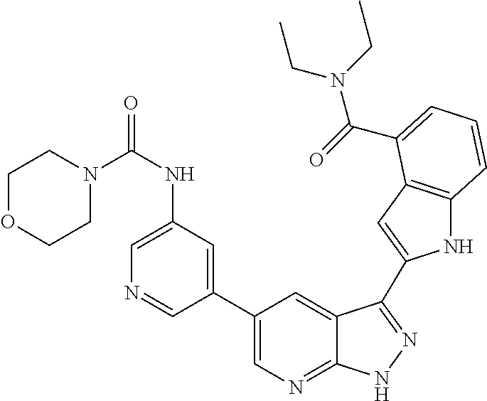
C1(C2=CN=C3C(=C2)C(C2=CC4=C(N2)C=CC=C4C(=O)N(CC)CC)=NN3)=CC(NC(=O)N2CCOCC2)=CN=C1
